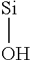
O[Si]
